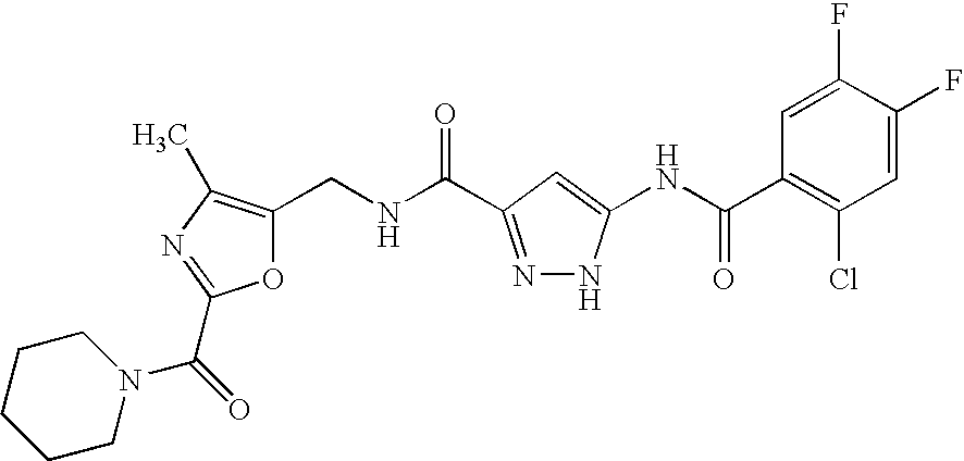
O1C(CNC(=O)C2=NNC(NC(C3=C(Cl)C=C(F)C(F)=C3)=O)=C2)=C(C)N=C1C(N1CCCCC1)=O
